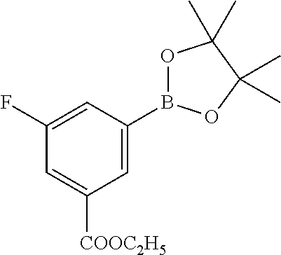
C1=C(B2OC(C)(C)C(C)(C)O2)C=C(F)C=C1[COOC2H5]
